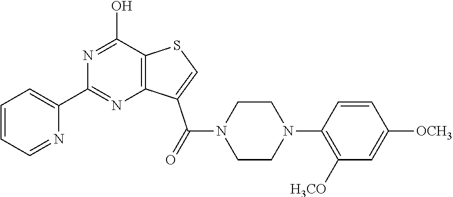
C1=CC=NC(C2=NC3=C(C(O)=N2)SC=C3C(N2CCN(C3=C([H3CO])C=C([OCH3])C=C3)CC2)=O)=C1
